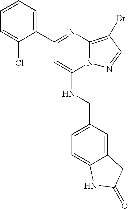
C1(C2=NC3=C(Br)C=NN3C(NCC3=CC=C4C(=C3)CC(=O)N4)=C2)=CC=CC=C1Cl
